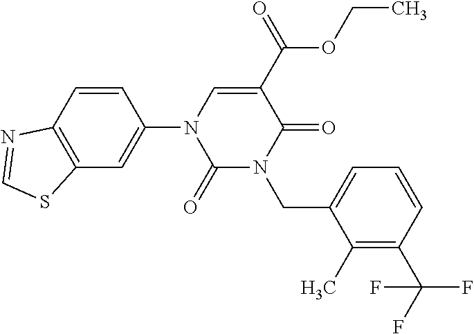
C1=CC2=C(C=C1N1C(=O)N(CC3=CC=CC(C(F)(F)F)=C3C)C(=O)C(C(=O)OCC)=C1)SC=N2
